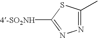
[4-SO2NH]C1=NN=C(C)S1
